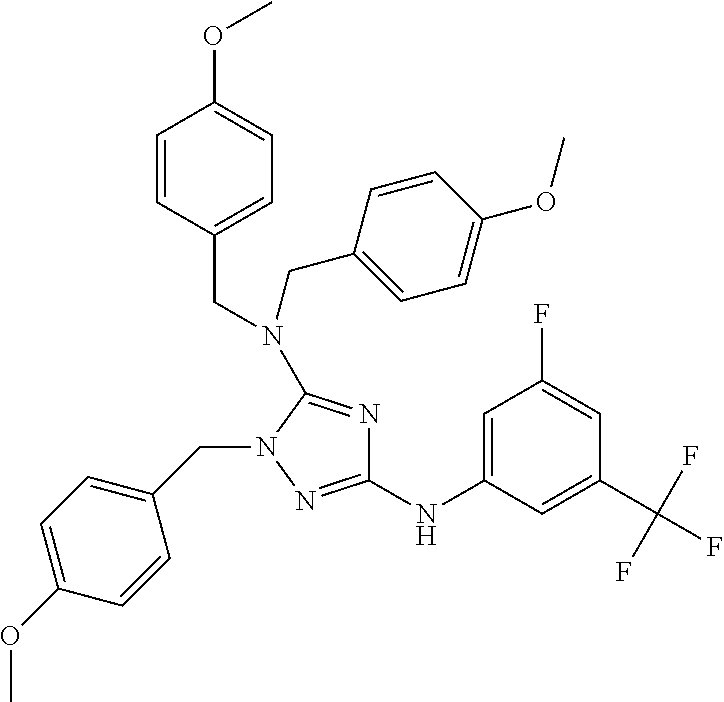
C1(NC2=CC(F)=CC(C(F)(F)F)=C2)=NN(CC2=CC=C(OC)C=C2)C(N(CC2=CC=C(OC)C=C2)CC2=CC=C(OC)C=C2)=N1
